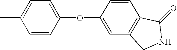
C1=CC(OC2=CC3=C(C=C2)C(=O)NC3)=CC=C1C
